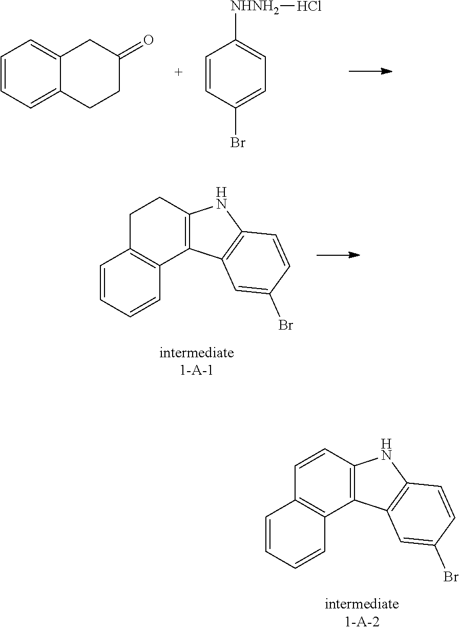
C1=CC=C2C(=C1)CC(=O)CC2.C1=CC(Br)=CC=C1[NHNH2]Cl.C1=CC=CC2=C1CCC1=C2C2=C(N1)C=CC(Br)=C2.C1=CC=CC2=C1C=CC1=C2C2=C(N1)C=CC(Br)=C2
